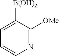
N1=C([OMe])C([B(OH)2])=CC=C1
